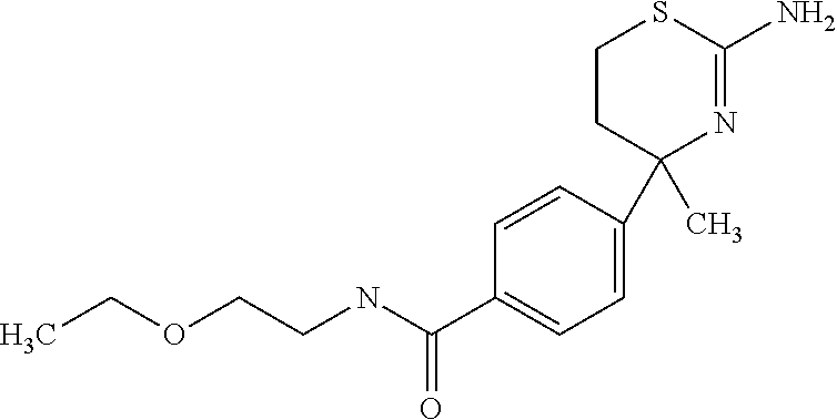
C1CC(C2=CC=C(C(NCCOCC)=O)C=C2)(C)N=C(N)S1
